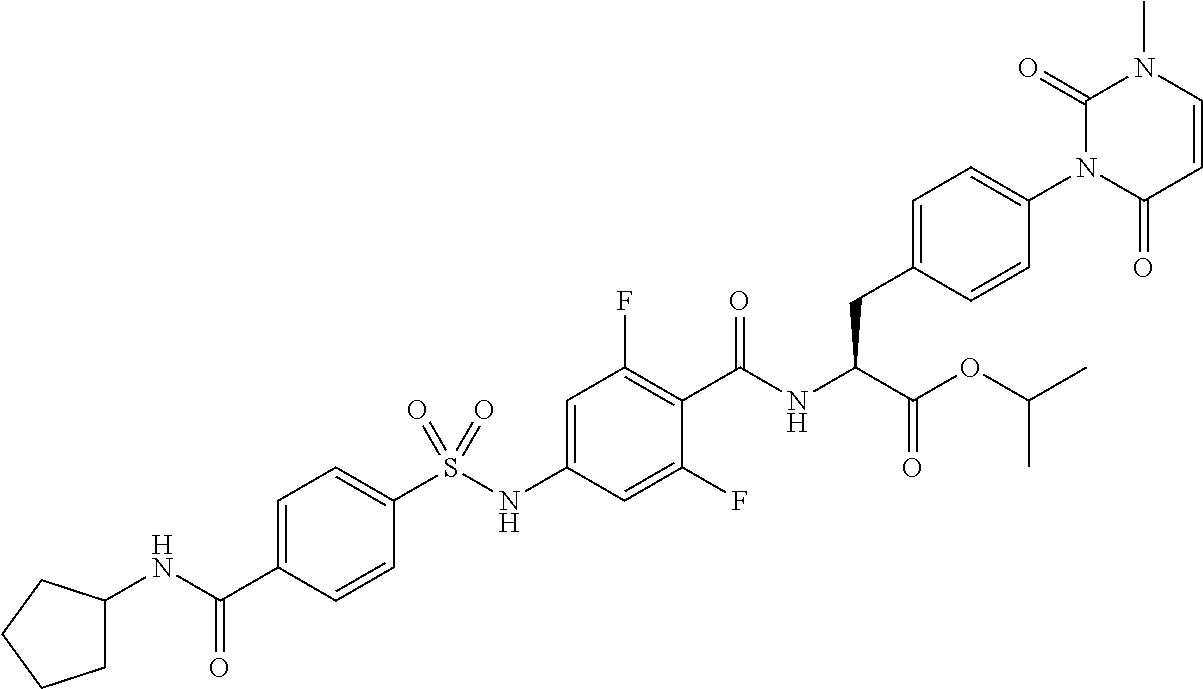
C1=CC(=O)N(C2=CC=C(CC(C(=O)OC(C)C)NC(=O)C3=C(F)C=C(NS(C4=CC=C(C(=O)NC5CCCC5)C=C4)(=O)=O)C=C3F)C=C2)C(=O)N1C
